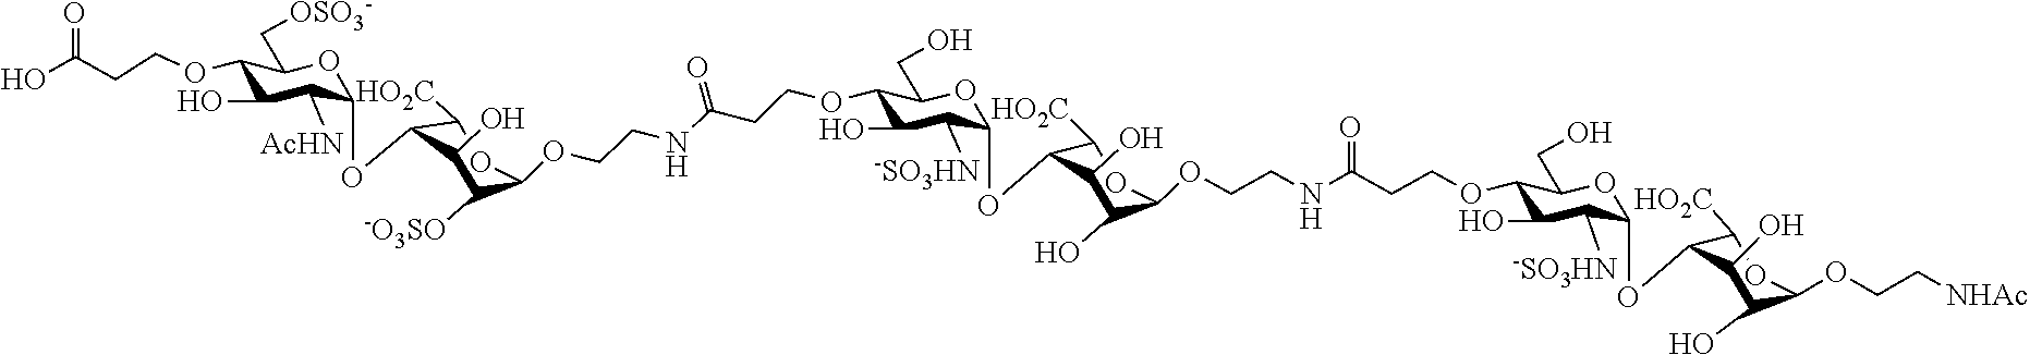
OC(CCOC1C(O)C([AcHN])C(OC2C([HO2C])OC(OCCNC(CCOC3C(O)C([-SO3HN])C(OC4C([HO2C])OC(OCCNC(CCOC5C(O)C([-SO3HN])C(OC6C([HO2C])OC(OCC[NHAc])C(O)C6O)OC5CO)=O)C(O)C4O)OC3CO)=O)C([-O3SO])C2O)OC1C[OSO3-])=O
